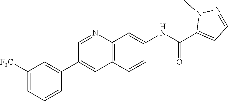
C1([F3C])=CC=CC(C2=CC3=C(N=C2)C=C(NC(C2=CC=NN2C)=O)C=C3)=C1
